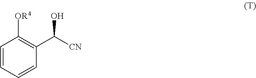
C1=CC=CC(C([CN])O)=C1[OR4]
